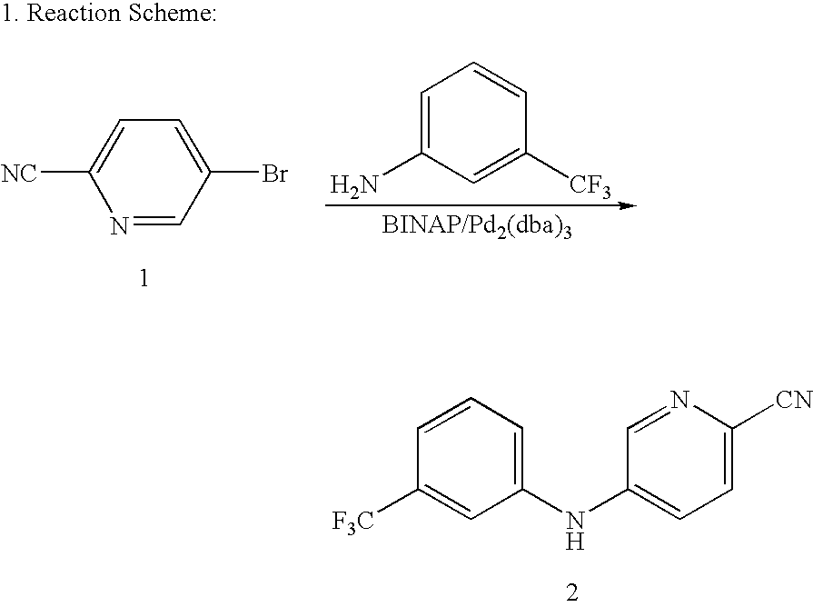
C1=C(NC2=CC=C([CN])N=C2)C=C([F3C])C=C1.N1=CC(Br)=CC=C1[NC].C1=C(N)C=C([CF3])C=C1
